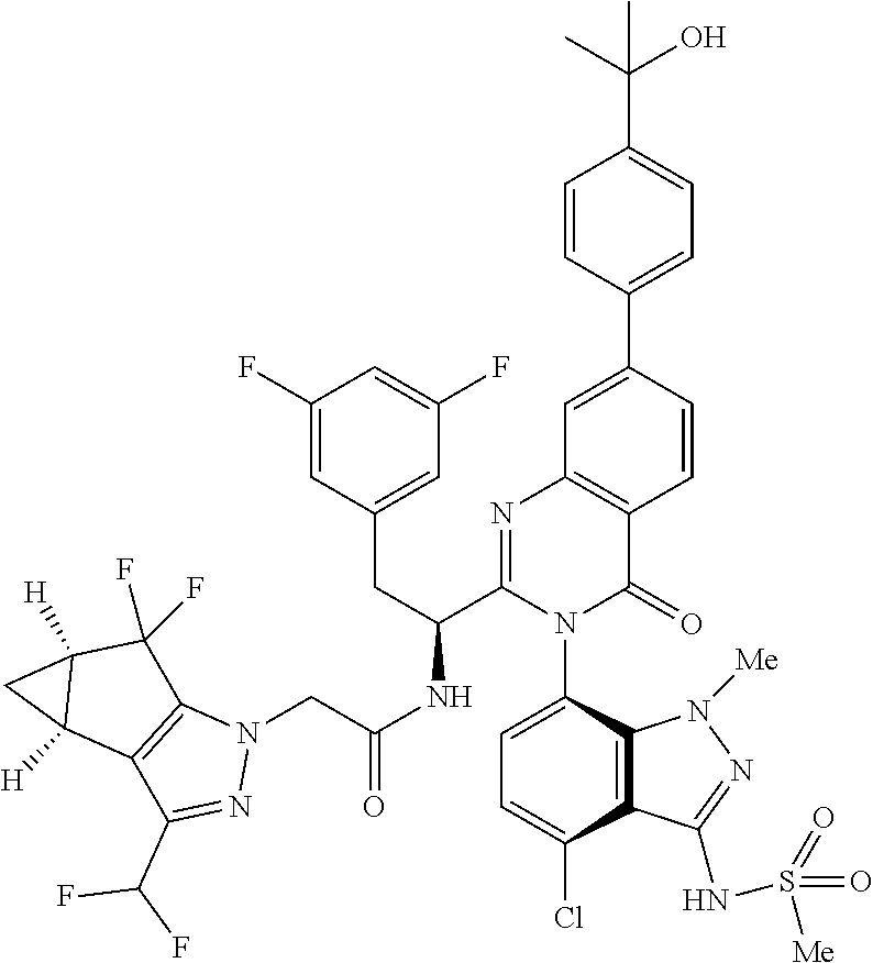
C1(F)=CC(CC(C2=NC3=C(C(=O)N2C2=CC=C(Cl)C4=C2N([Me])N=C4NS(=O)(=O)[Me])C=CC(C2=CC=C(C(C)(O)C)C=C2)=C3)NC(CN2C3=C(C(C(F)F)=N2)C2([H])C([H])(C3(F)F)C2)=O)=CC(F)=C1
